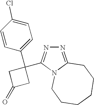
N1=C2N(C(C3(C4=CC=C(Cl)C=C4)CC(=O)C3)=N1)CCCCCC2
